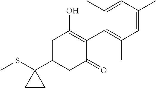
CSC1(C2CC(=O)C(C3=C(C)C=C(C)C=C3C)=C(O)C2)CC1
